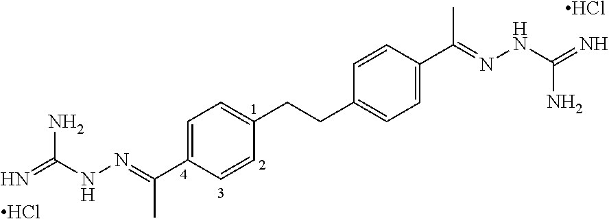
Cl.Cl.C1=C(C(=NNC(=N)N)C)C=CC(CCC2=CC=C(C(=NNC(=N)N)C)C=C2)=C1
